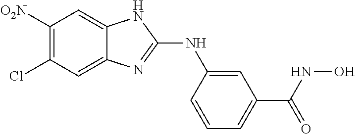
C1([O2N])=C(Cl)C=C2C(=C1)NC(NC1=CC(C(NO)=O)=CC=C1)=N2
